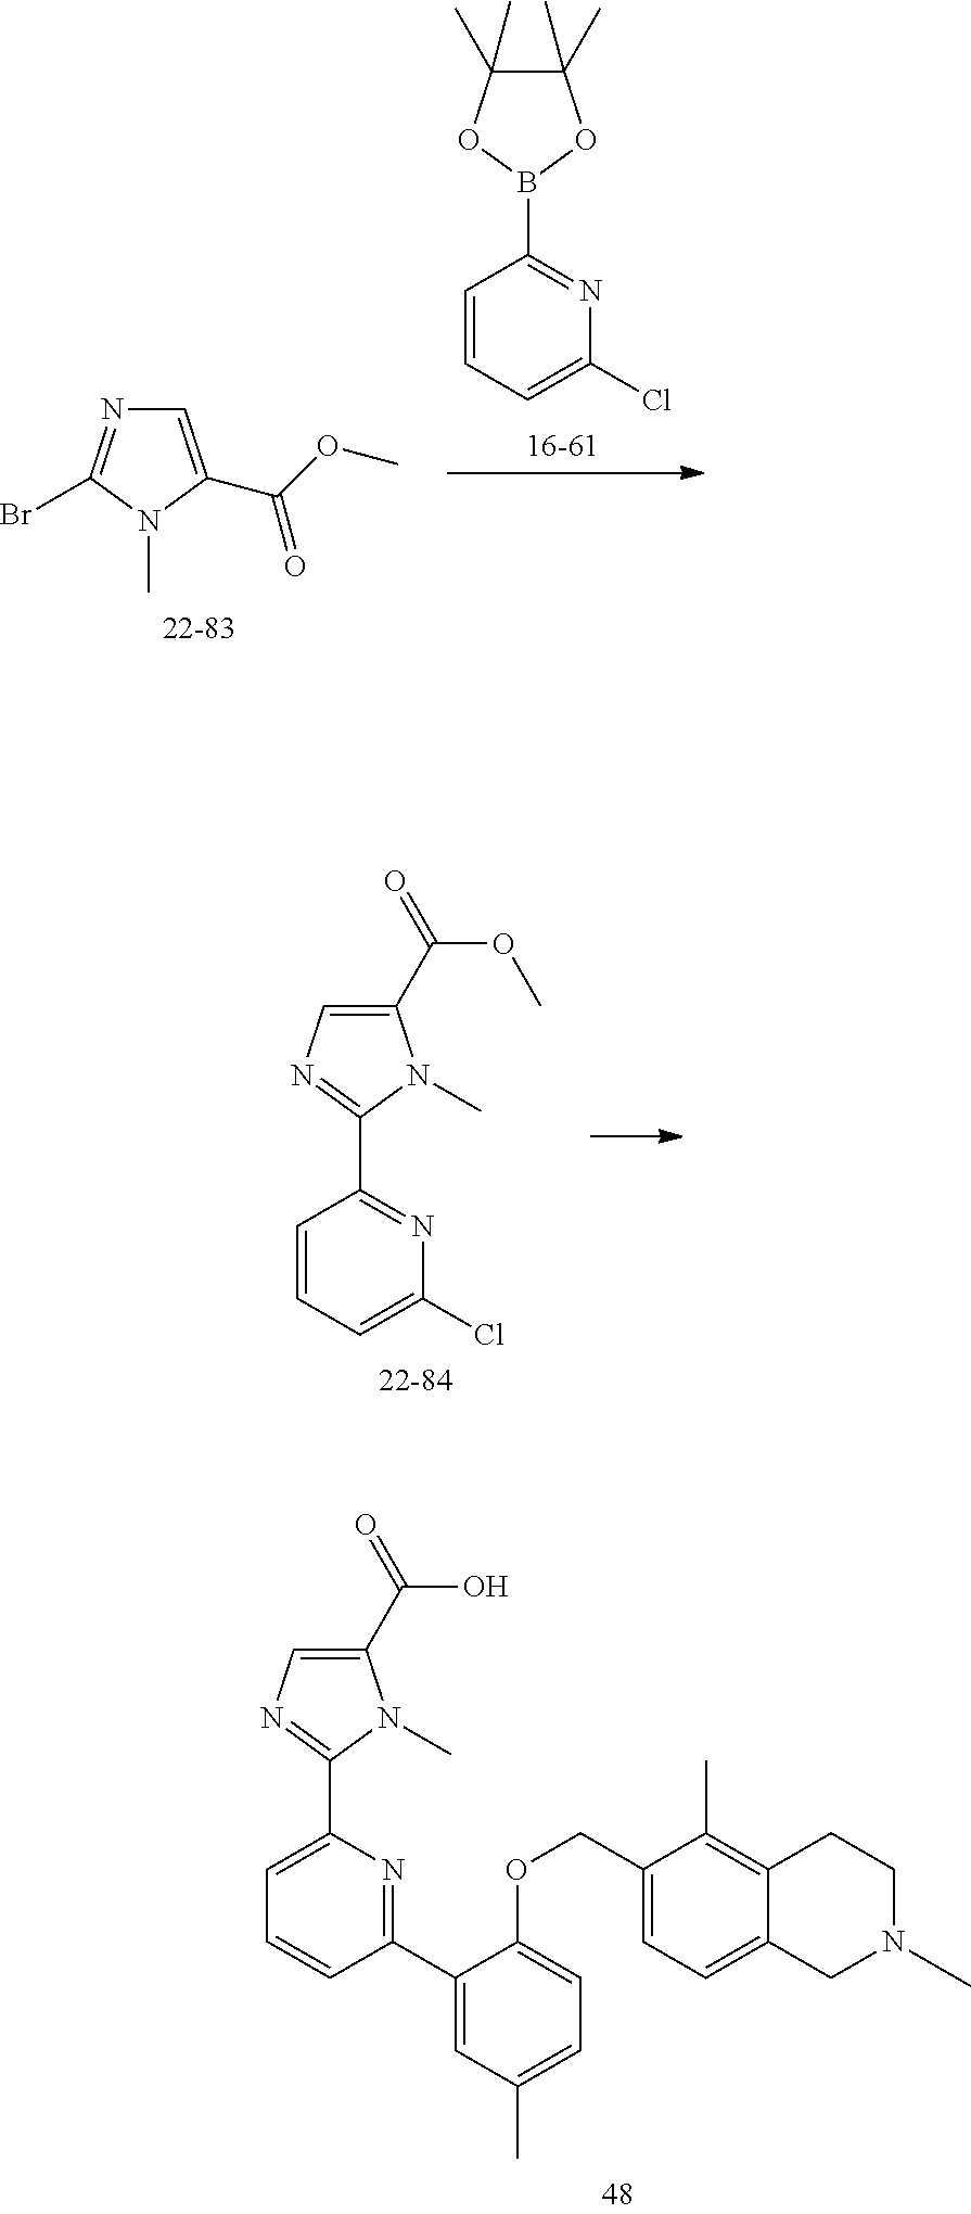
C1=CC(B2OC(C)(C)C(C)(C)O2)=NC(Cl)=C1.CN1C(Br)=NC=C1C(OC)=O.C1=CC=C(Cl)N=C1C1=NC=C(C(=O)OC)N1C.C1=C(C2=NC=C(C(=O)O)N2C)N=C(C2=CC(C)=CC=C2OCC2=CC=C3C(=C2C)CCN(C)C3)C=C1
